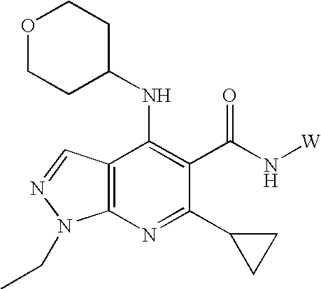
C12=C(N=C(C3CC3)C(C(N[W])=O)=C1NC1CCOCC1)N(CC)N=C2
